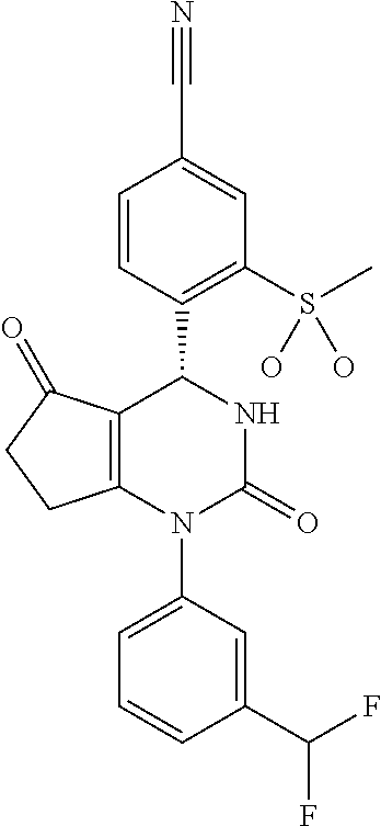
C12=C(N(C3=CC=CC(C(F)F)=C3)C(=O)NC1C1=C(S(C)(O)O)C=C(C#N)C=C1)CCC2=O
